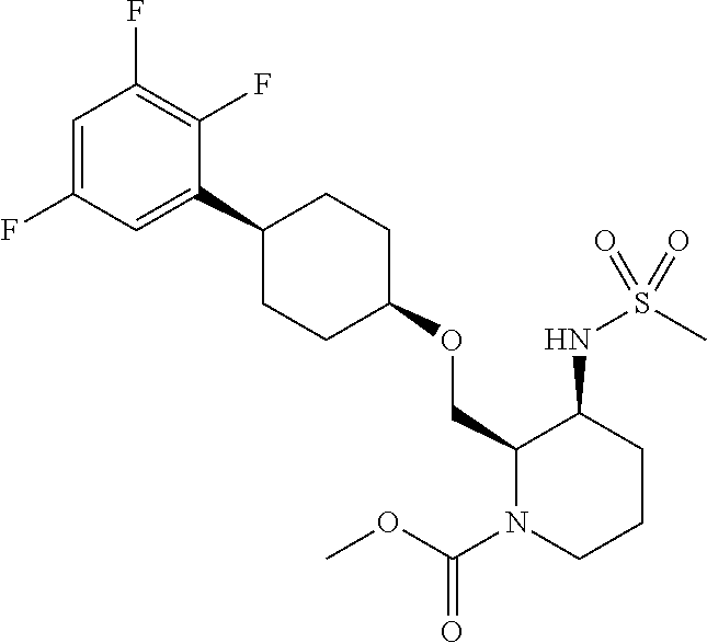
C1(COC2CCC(C3=CC(F)=CC(F)=C3F)CC2)N(C(OC)=O)CCCC1NS(C)(=O)=O
